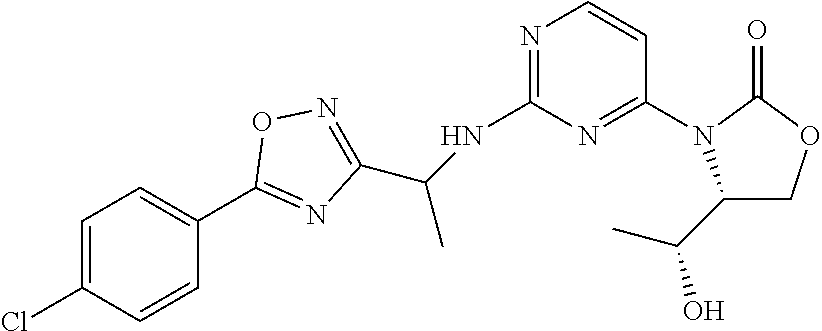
C1(N2C(C(C)O)COC2=O)=NC(NC(C)C2=NOC(C3=CC=C(Cl)C=C3)=N2)=NC=C1
